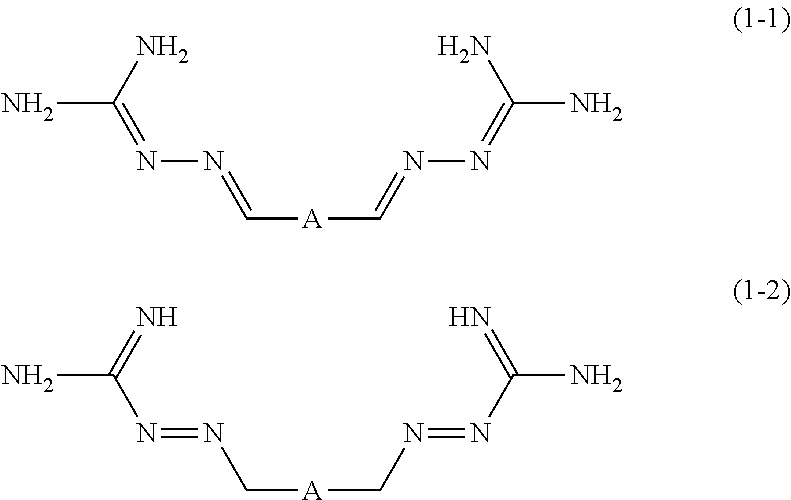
NC(N)=NN=C[A]C=NN=C(N)N.NC(=N)N=NC[A]CN=NC(N)=N
